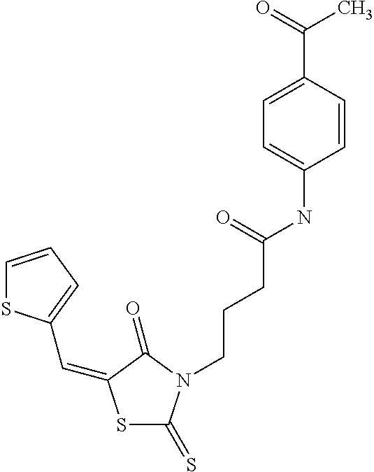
S1C(=S)N(CCCC(NC2=CC=C(C(=O)C)C=C2)=O)C(=O)C1=CC1=CC=CS1
